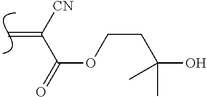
C=C([CN])C(=O)OCCC(O)(C)C
